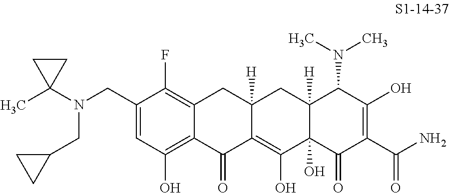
C1(CN(C2(C)CC2)CC2CC2)=CC(O)=C2C(=C1F)CC1([H])C(=C(O)C3(O)C([H])(C1)C(N(C)C)C(O)=C(C(N)=O)C3=O)C2=O
